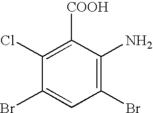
C1(Cl)=C([COOH])C(N)=C(Br)C=C1Br
